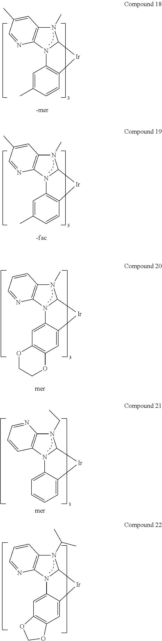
N1(C)C2=C(N3C1[Ir]C1=C3C=C(C)C=C1)N=CC(C)=C2.N1(C)C2=C(N3C1[Ir]C1=C3C=C(C)C=C1)N=CC(C)=C2.N1(C)C2=C(N3C1[Ir]C1=CC4=C(C=C31)OCCO4)N=CC=C2.N1(C(C)C)C2=C(N3C1[Ir]C1=CC4=C(C=C31)OCO4)N=CC=C2.N1(CC)C2=C(N3C1[Ir]C1=CC=CC=C31)C=CC=N2
